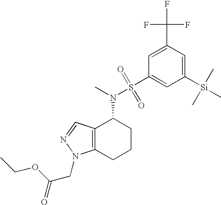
C1([Si](C)(C)C)=CC(C(F)(F)F)=CC(S(N(C)C2C3=C(CCC2)N(CC(=O)OCC)N=C3)(=O)=O)=C1
